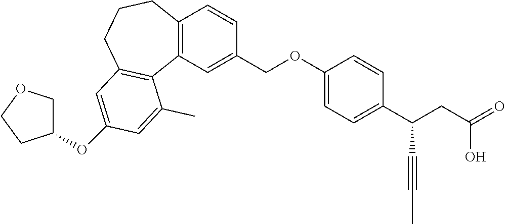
O(C1=CC2=C(C3=C(C=CC(COC4=CC=C(C(CC(=O)O)C#CC)C=C4)=C3)CCC2)C(C)=C1)C1COCC1
